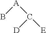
B[A]C([D])[E]
